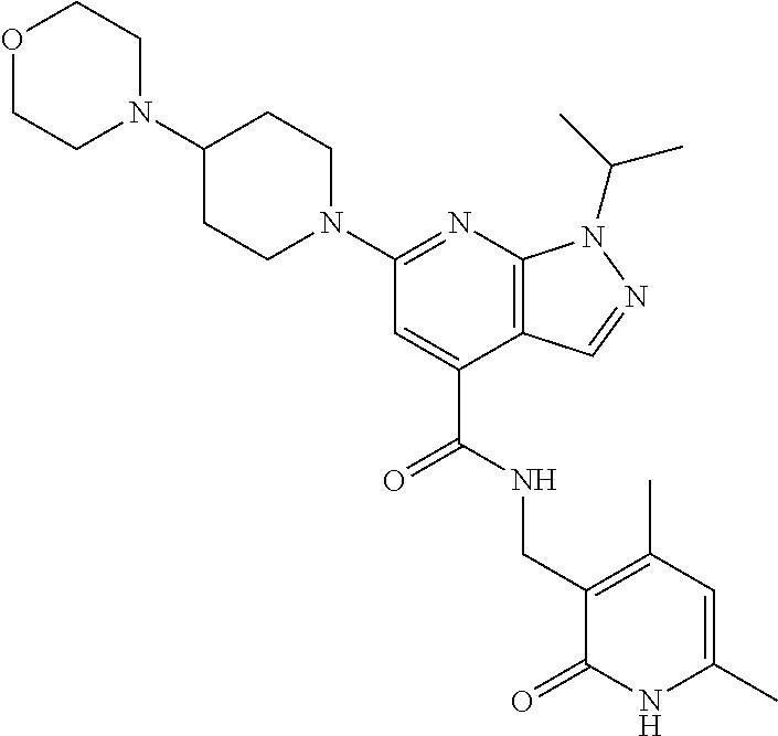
C1(N2CCOCC2)CCN(C2=NC3=C(C(C(NCC4=C(C)C=C(C)NC4=O)=O)=C2)C=NN3C(C)C)CC1
